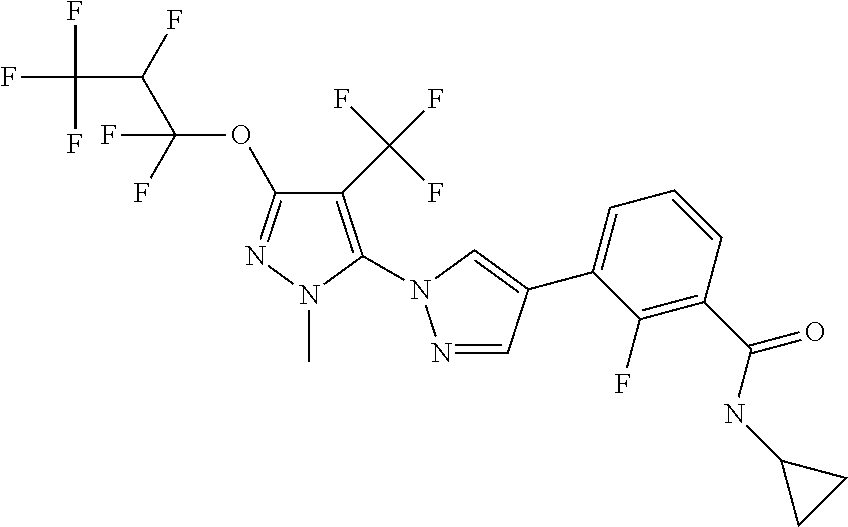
C(OC1=NN(C)C(N2N=CC(C3=CC=CC(C(NC4CC4)=O)=C3F)=C2)=C1C(F)(F)F)(C(F)C(F)(F)F)(F)F
